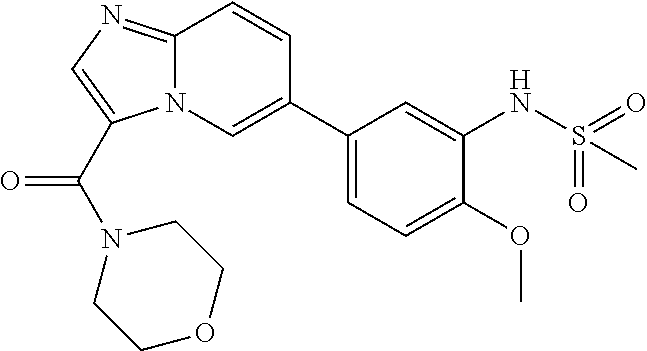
N12C(=NC=C1C(N1CCOCC1)=O)C=CC(C1=CC=C(OC)C(NS(=O)(=O)C)=C1)=C2
